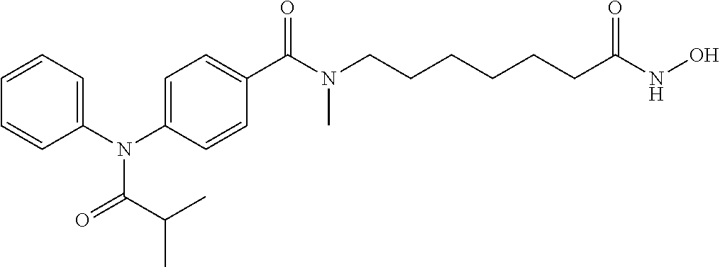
C1=CC=C(N(C2=CC=C(C(N(CCCCCCC(NO)=O)C)=O)C=C2)C(C(C)C)=O)C=C1
